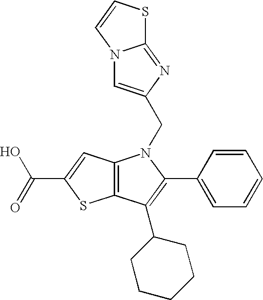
C12=C(C(C3CCCCC3)=C(C3=CC=CC=C3)N1CC1=CN3C(=N1)SC=C3)SC(C(=O)O)=C2
